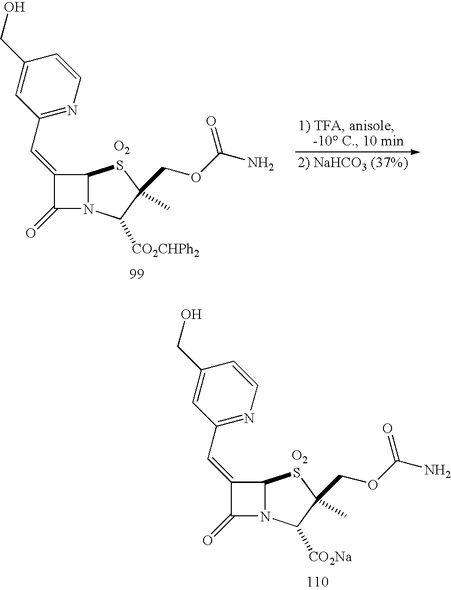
C1(=CC2=NC=CC(CO)=C2)C(=O)N2C1SC(COC(N)=O)(C)C2[CO2CHPh2].[O2].C1(=CC2=NC=CC(CO)=C2)C(=O)N2C1SC(COC(N)=O)(C)C2[CO2Na].[O2]
